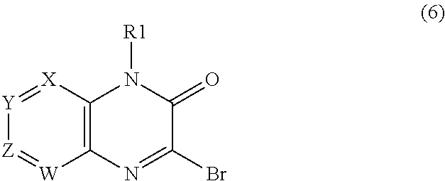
C12=C([X]=[Y][Z]=[W]1)N([R1])C(=O)C(Br)=N2
